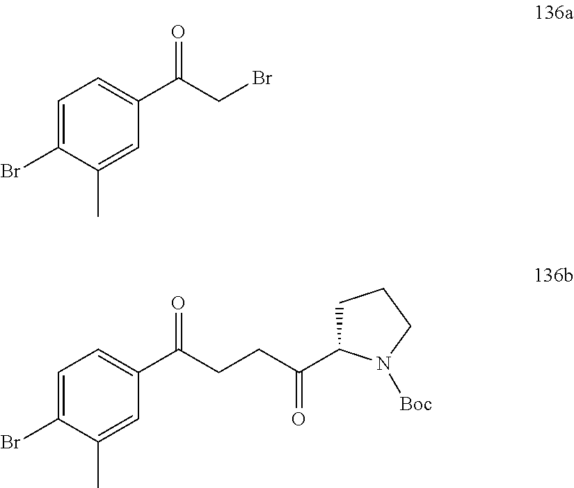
C1=C(Br)C(C)=CC(C(CBr)=O)=C1.C1=C(Br)C(C)=CC(C(CCC(=O)C2CCCN2[Boc])=O)=C1
